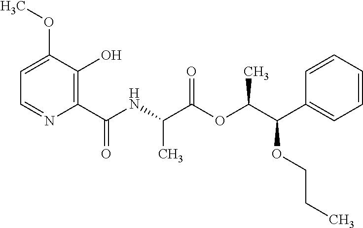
N(C(C(OC(C(C1=CC=CC=C1)OCCC)C)=O)C)C(C1=C(O)C(OC)=CC=N1)=O
